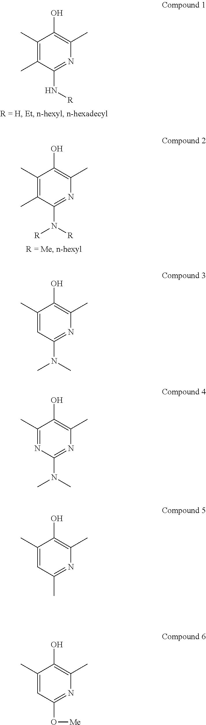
C1(C)=C(C)C(N[R])=NC(C)=C1O.C1(C)=C(C)C(N([R])[R])=NC(C)=C1O.C1(C)=CC(N(C)C)=NC(C)=C1O.C1(C)=NC(N(C)C)=NC(C)=C1O.C1(C)=CC(C)=NC(C)=C1O.C1(C)=CC(O[Me])=NC(C)=C1O
